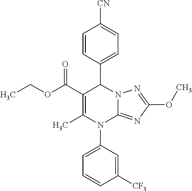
C1=CC(C2C(C(OCC)=O)=C(C)N(C3=CC=CC([CF3])=C3)C3=NC(OC)=NN23)=CC=C1[CN]
